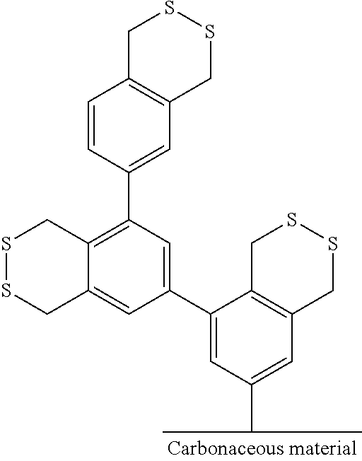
C1=CC(C2=C3C(=CC(C4=CC(C(C)C)=CC5=C4CSSC5)=C2)CSSC3)=CC2=C1CSSC2
